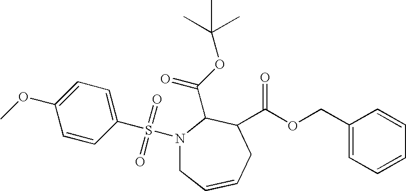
N1(S(C2=CC=C(OC)C=C2)(=O)=O)CC=CCC(C(OCC2=CC=CC=C2)=O)C1C(OC(C)(C)C)=O
